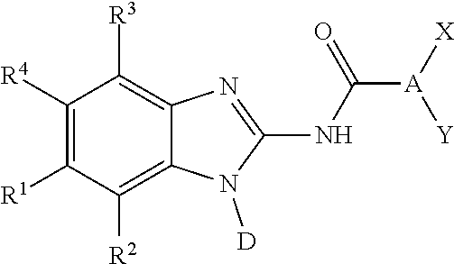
C1([R4])=C([R1])C([R2])=C2C(=C1[R3])N=C(NC(=O)[A]([Y])[X])N2[D]
